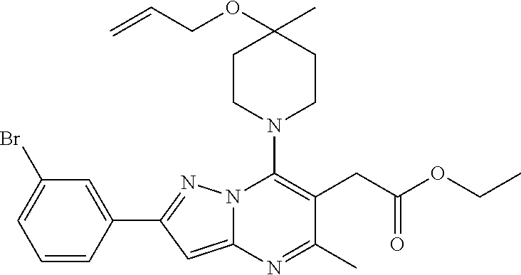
C1=CC(C2=NN3C(=C2)N=C(C)C(CC(OCC)=O)=C3N2CCC(C)(OCC=C)CC2)=CC(Br)=C1
